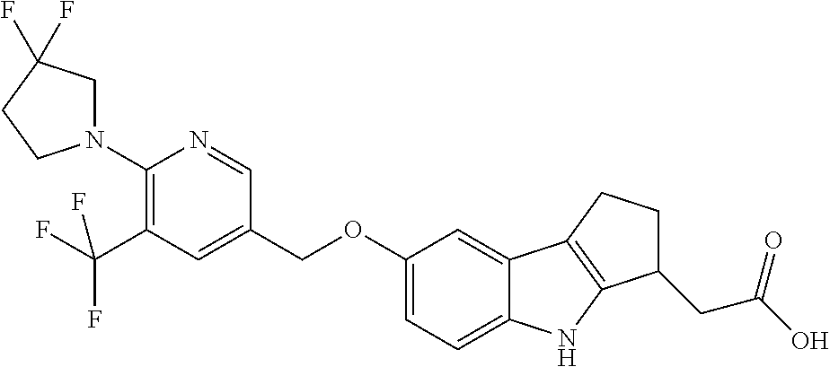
N1=CC(COC2=CC=C3C(=C2)C2=C(N3)C(CC(O)=O)CC2)=CC(C(F)(F)F)=C1N1CC(F)(F)CC1
